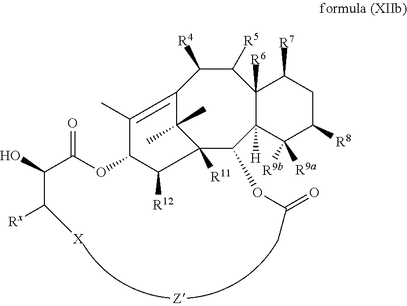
C12([R11])C(OC(=O)C)C3([H])C([R6])(C([R5])C([R4])C(=C(C)C(OC(C(C([Rx])[X])O)=O)C1[R12])C2(C)C)C([R7])CC([R8])C3([R9a])[R9b].[Z]
